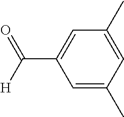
C1=C(C)C=C(C)C=C1C([H])=O
